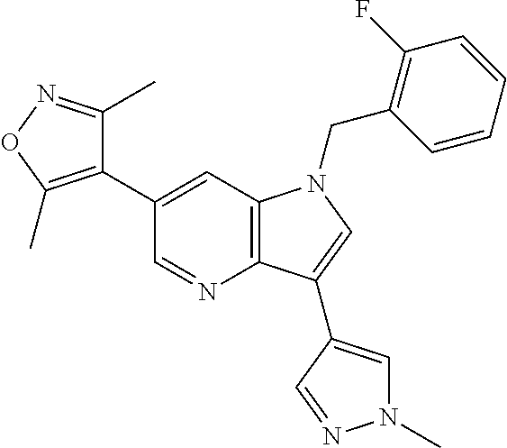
C1(C2=CC3=C(N=C2)C(C2=CN(C)N=C2)=CN3CC2=C(F)C=CC=C2)=C(C)ON=C1C
